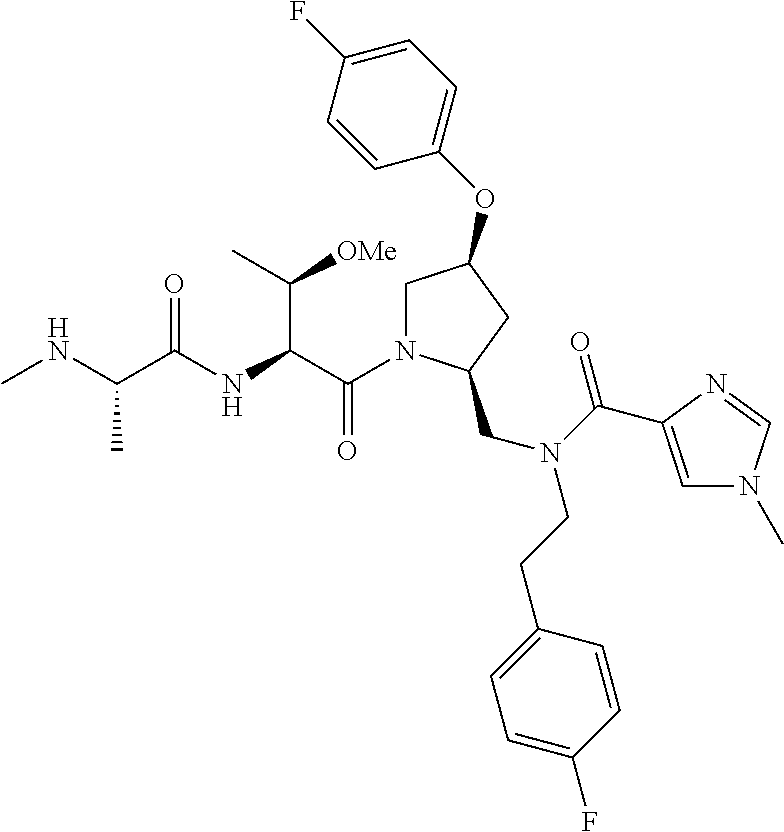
C(C(NC(C(NC)C)=O)C(C)[OMe])(=O)N1CC(OC2=CC=C(F)C=C2)CC1CN(C(=O)C1=CN(C)C=N1)CCC1=CC=C(F)C=C1
